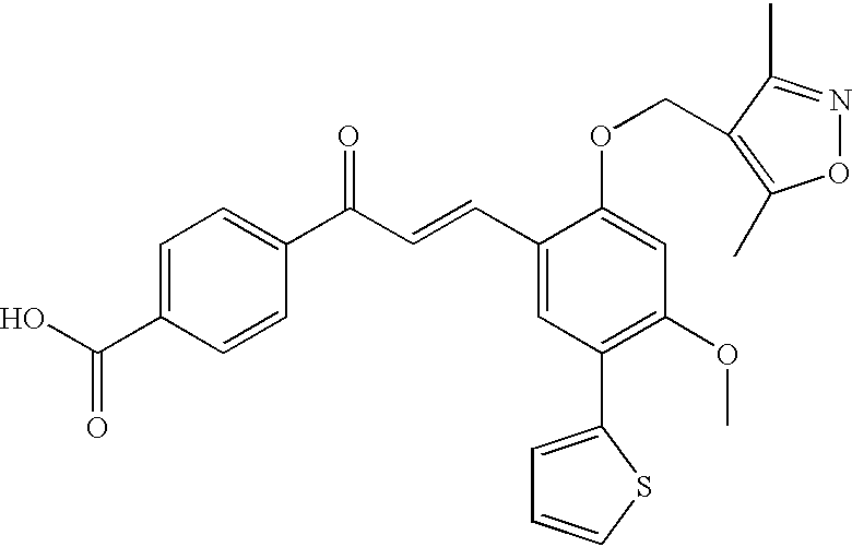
C1=C(C(O)=O)C=CC(C(=O)C=CC2=CC(C3=CC=CS3)=C(OC)C=C2OCC2=C(C)ON=C2C)=C1
